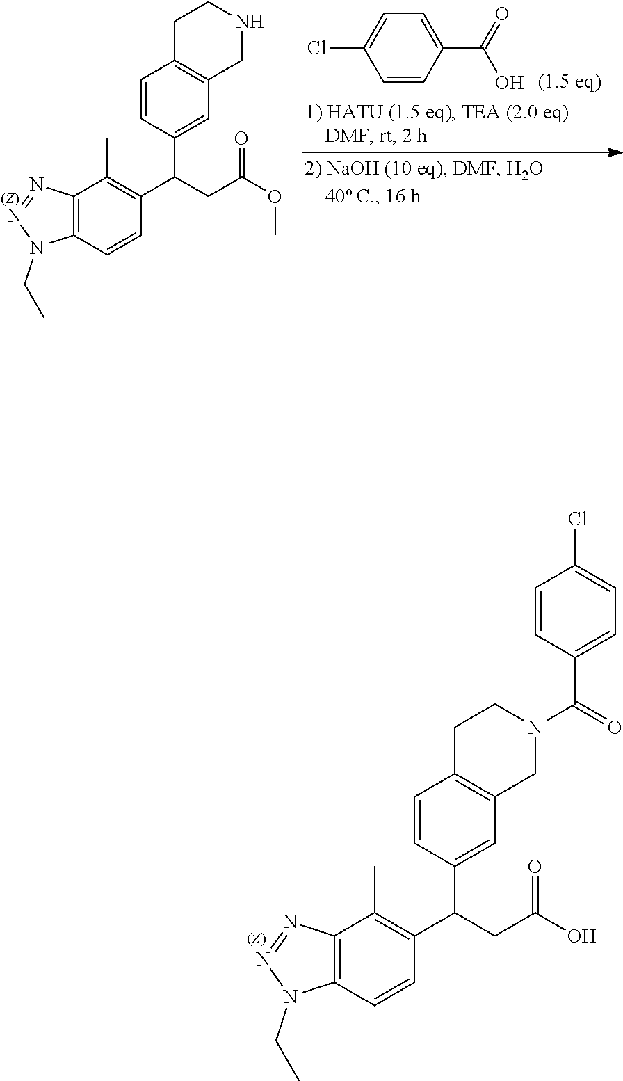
C12=C(C=CC(C(CC(O)=O)C3=CC4=C(C=C3)CCN(C(C3=CC=C(Cl)C=C3)=O)C4)=C1C)N(CC)N=N2.C12=C(C=CC(C(CC(OC)=O)C3=CC4=C(C=C3)CCNC4)=C1C)N(CC)N=N2.C1=C(Cl)C=CC(C(O)=O)=C1
